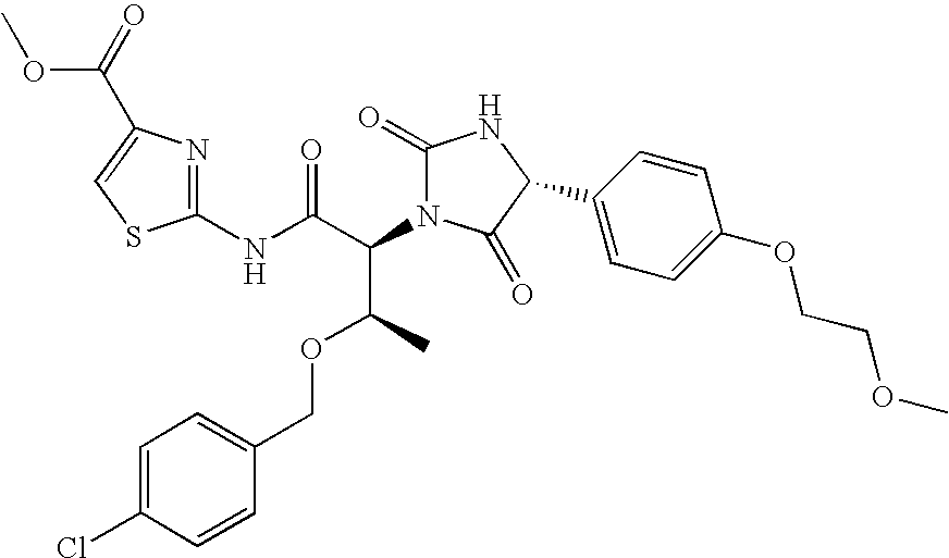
C1(NC(C(C(C)OCC2=CC=C(Cl)C=C2)N2C(=O)NC(C3=CC=C(OCCOC)C=C3)C2=O)=O)=NC(C(=O)OC)=CS1
